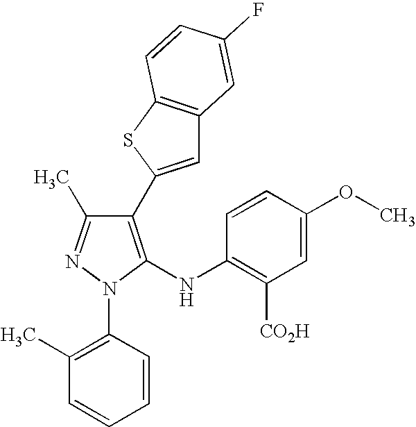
C1(C2=CC3=C(S2)C=CC(F)=C3)=C(NC2=C([CO2H])C=C(OC)C=C2)N(C2=C(C)C=CC=C2)N=C1C
